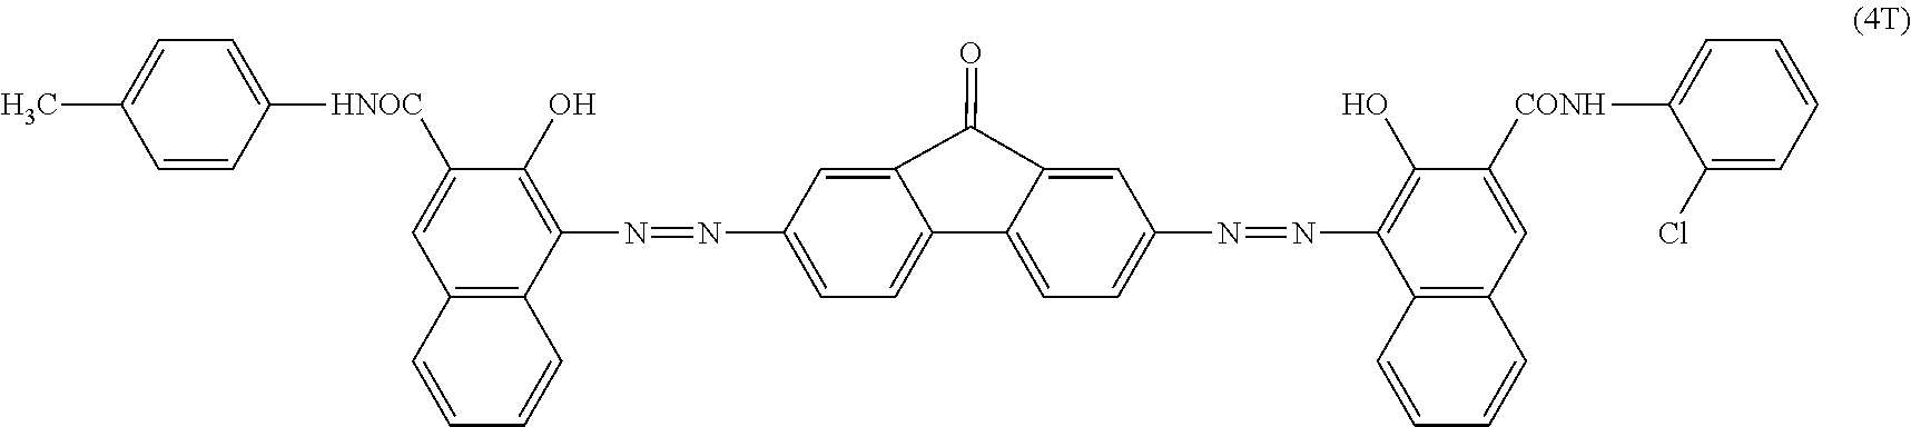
C12=C(C=CC=C1)C(N=NC1=CC=C3C4=CC=C(N=NC5=C(O)C([CONH]C6=CC=CC=C6Cl)=CC6=C5C=CC=C6)C=C4C(=O)C3=C1)=C(O)C([HNOC]C1=CC=C(C)C=C1)=C2
